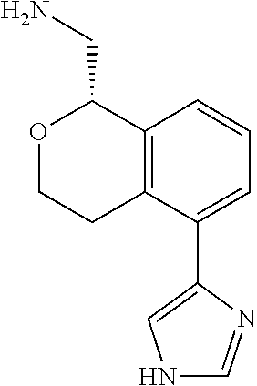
C1=CC=C(C2=CNC=N2)C2=C1C(CN)OCC2
